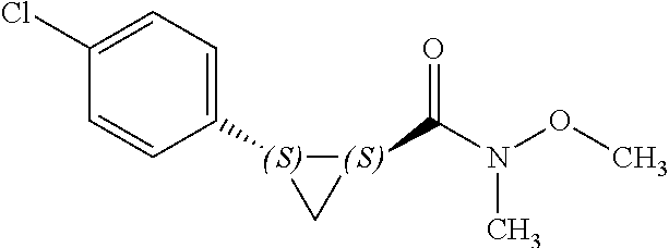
C1=CC([(S)]2C[(S)]2C(N(OC)C)=O)=CC=C1Cl
